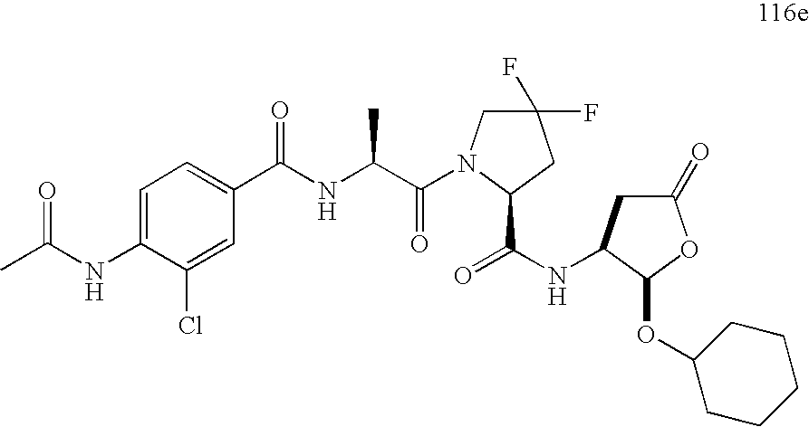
C1=C(NC(C)=O)C(Cl)=CC(C(NC(C(=O)N2CC(F)(F)CC2C(NC2CC(=O)OC2OC2CCCCC2)=O)C)=O)=C1
